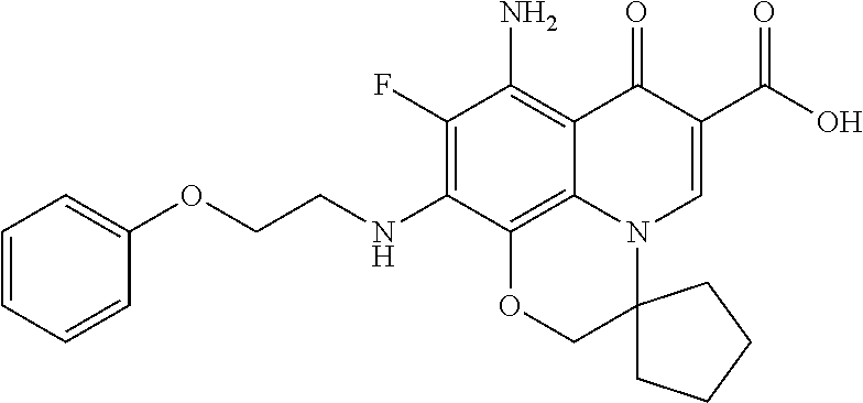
N(C1=C(F)C(N)=C2C(=O)C(C(O)=O)=CN3C2=C1OCC31CCCC1)CCOC1=CC=CC=C1
